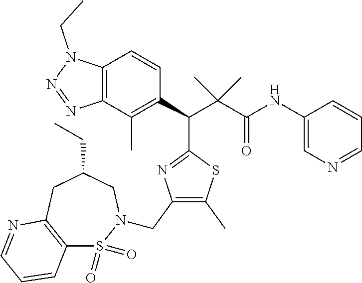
C12=C(C(C)=C(C(C(C(NC3=CN=CC=C3)=O)(C)C)C3=NC(CN4S(=O)(=O)C5=C(CC(CC)C4)N=CC=C5)=C(C)S3)C=C1)N=NN2CC
